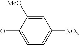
OC1=CC=C([NO2])C=C1[MeO]
